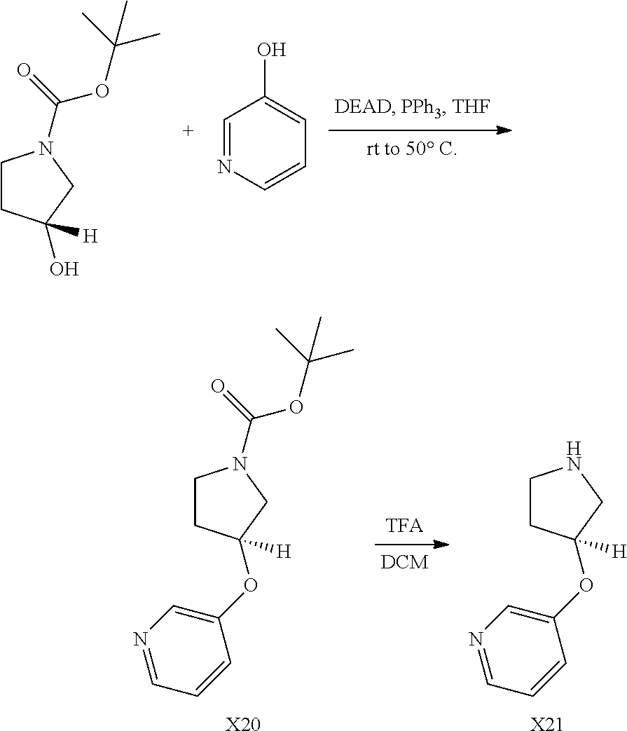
C1CC(O)([H])CN1C(=O)OC(C)(C)C.C1=NC=CC=C1O.C1CC(OC2=CN=CC=C2)([H])CN1.[X21].C1CC(OC2=CN=CC=C2)([H])CN1C(=O)OC(C)(C)C.[X20]
